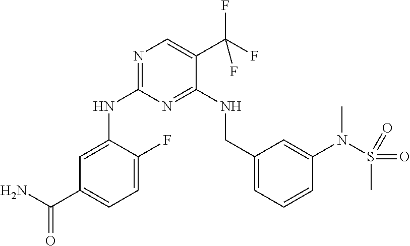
N1=C(NC2=CC(C(N)=O)=CC=C2F)N=C(NCC2=CC=CC(N(S(=O)(C)=O)C)=C2)C(C(F)(F)F)=C1
